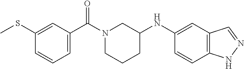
C1(NC2CCCN(C(C3=CC=CC(SC)=C3)=O)C2)=CC2=C(C=C1)NN=C2
